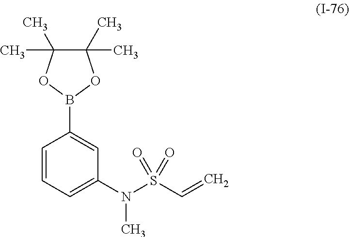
C1=CC=C(N(S(C=C)(=O)=O)C)C=C1B1OC(C)(C)C(C)(C)O1
